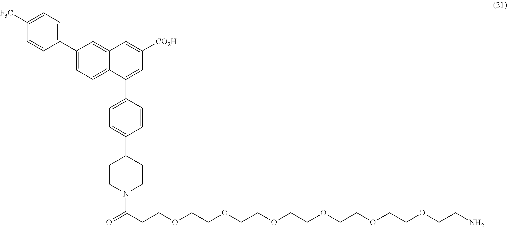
C1(C2=CC=C([F3C])C=C2)=CC=C2C(=C1)C=C([CO2H])C=C2C1=CC=C(C2CCN(C(CCOCCOCCOCCOCCOCCOCCN)=O)CC2)C=C1
